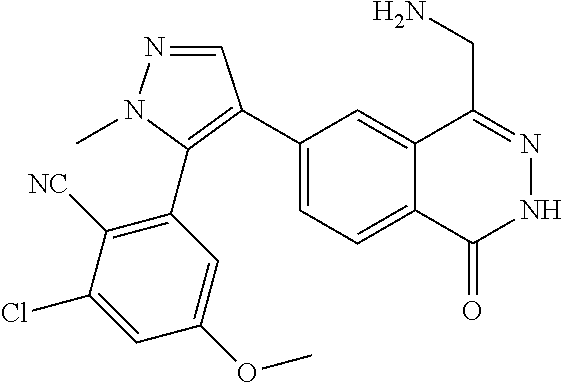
C1(C2=C(C3=C([NC])C(Cl)=CC(OC)=C3)N(C)N=C2)=CC=C2C(=C1)C(CN)=NNC2=O
